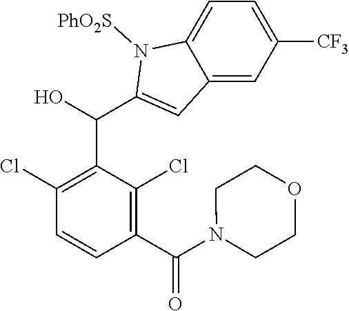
C1(Cl)=C(C(C2=CC3=CC([CF3])=CC=C3N2[PhO2S])O)C(Cl)=C(C(N2CCOCC2)=O)C=C1
